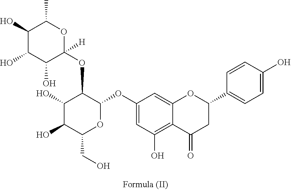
C1(OC2C(OC3([H])OC(C)C(O)C(O)C3O)C(O)C(O)C(CO)O2)=CC(O)=C2C(=C1)OC(C1=CC=C(O)C=C1)CC2=O
